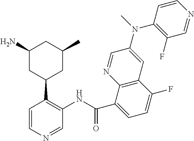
C1=CN=CC(NC(C2=CC=C(F)C3=C2N=CC(N(C2=C(F)C=NC=C2)C)=C3)=O)=C1C1CC(C)CC(N)C1
